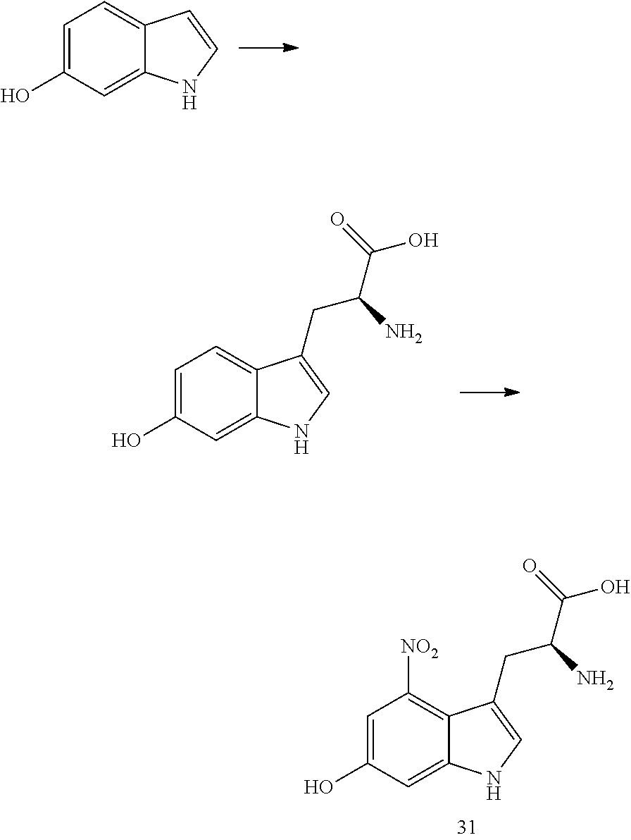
C1=C(O)C=C2C(=C1)C=CN2.C1=C(O)C=C2C(=C1)C(CC(N)C(O)=O)=CN2.C1=C(O)C=C2C(=C1[NO2])C(CC(N)C(O)=O)=CN2
